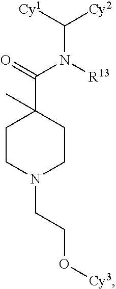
C(N(C(C1(C)CCN(CCO[Cy3])CC1)=O)[R13])([Cy2])[Cy1]
